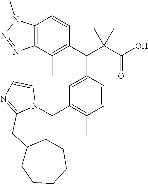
C1(CN2C=CN=C2CC2CCCCCC2)=C(C)C=CC(C(C(C(O)=O)(C)C)C2=C(C)C3=C(C=C2)N(C)N=N3)=C1
